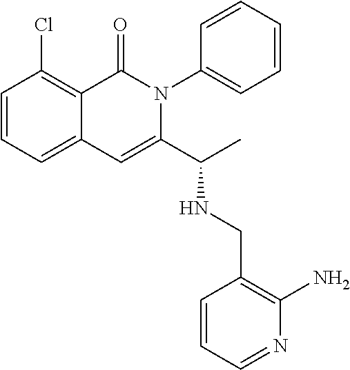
C1=CC=C2C(=C1Cl)C(=O)N(C1=CC=CC=C1)C(C(C)NCC1=C(N)N=CC=C1)=C2
